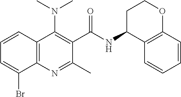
BrC1=CC=CC2=C1N=C(C)C(C(NC1C3=C(OCC1)C=CC=C3)=O)=C2N(C)C
